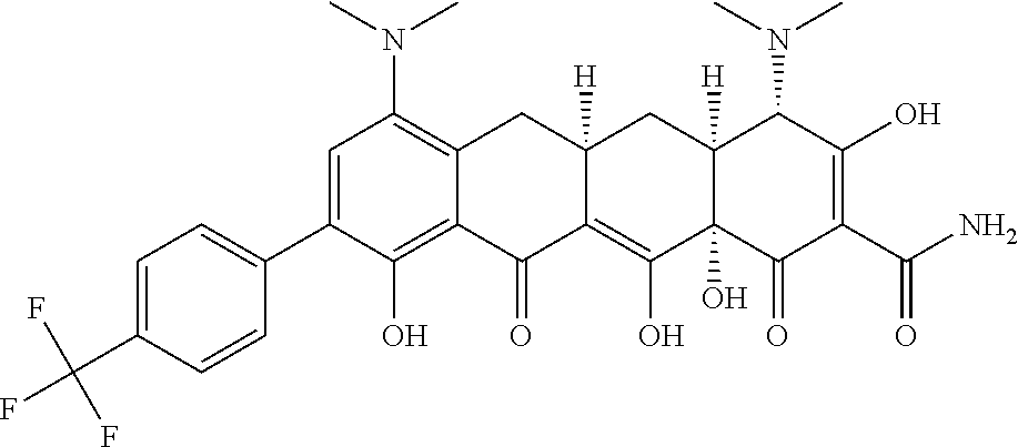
C1=C(C2=CC=C(C(F)(F)F)C=C2)C(O)=C2C(=C1N(C)C)CC1([H])C(=C(O)C3(O)C([H])(C1)C(N(C)C)C(O)=C(C(N)=O)C3=O)C2=O
